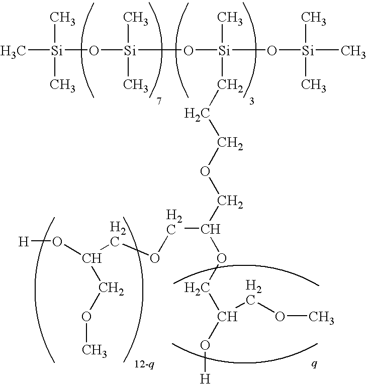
C[Si](O[Si](O[Si](O[Si](C)(C)C)(C)CCCOCC(OCC(O[H])COC)COCC(O[H])COC)(C)C)(C)C
